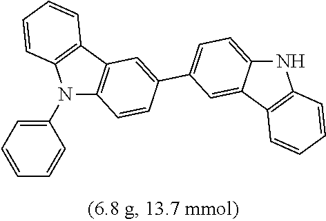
C1(N2C3=C(C4=C2C=CC=C4)C=C(C2=CC=C4C(=C2)C2=C(N4)C=CC=C2)C=C3)=CC=CC=C1
